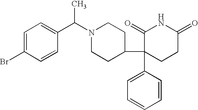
C1=C(Br)C=CC(C(N2CCC(C3(C4=CC=CC=C4)CCC(=O)NC3=O)CC2)C)=C1
